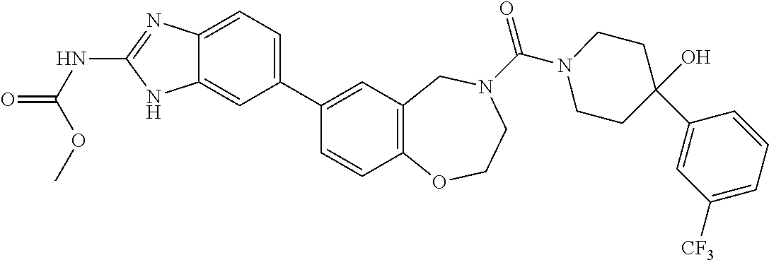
C12=CC=C(C3=CC4=C(C=C3)OCCN(C(N3CCC(O)(C5=CC([CF3])=CC=C5)CC3)=O)C4)C=C1NC(NC(OC)=O)=N2
